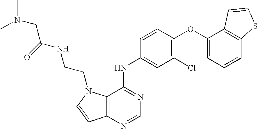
C12=C(N=CN=C1NC1=CC(Cl)=C(OC3=CC=CC4=C3C=CS4)C=C1)C=CN2CCNC(CN(C)C)=O
